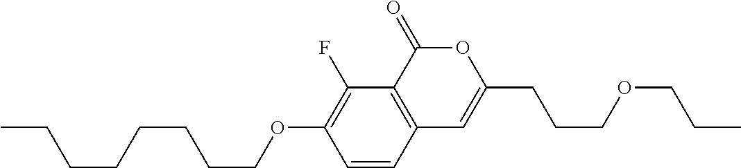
C1=CC2=C(C(F)=C1OCCCCCCCC)C(=O)OC(CCCOCCC)=C2
